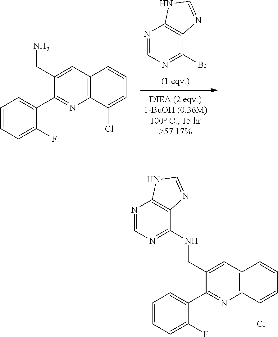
C1(CN)=CC2=C(N=C1C1=CC=CC=C1F)C(Cl)=CC=C2.N1=CN=C(Br)C2=C1NC=N2.C1(CNC2=NC=NC3=C2N=CN3)=CC2=C(N=C1C1=CC=CC=C1F)C(Cl)=CC=C2
